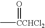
C[CCHCl2]=O
